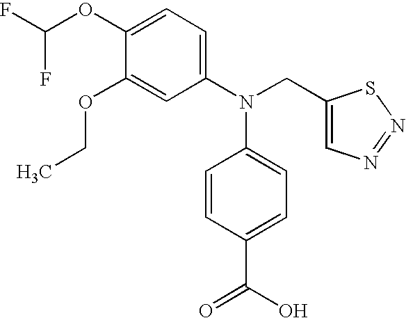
C1(OCC)=CC(N(CC2=CN=NS2)C2=CC=C(C(O)=O)C=C2)=CC=C1OC(F)F
